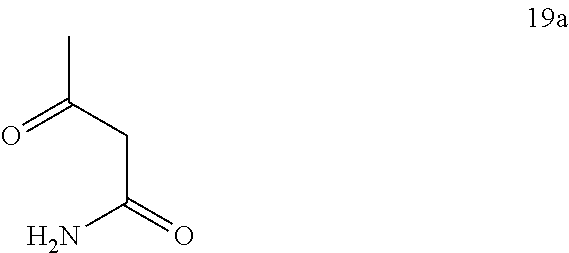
O=C(CC(N)=O)C
